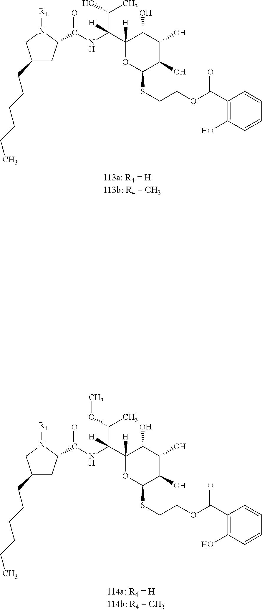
C1(CCCCCC)CC(C(NC(C2([H])C(O)C(O)C(O)C(SCCOC(C3=C(O)C=CC=C3)=O)O2)(C(O)C)[H])=O)N([R4])C1.C1(CCCCCC)CC(C(NC(C2([H])C(O)C(O)C(O)C(SCCOC(C3=C(O)C=CC=C3)=O)O2)(C(OC)C)[H])=O)N([R4])C1
